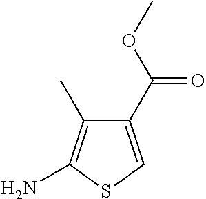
C1(C(OC)=O)=CSC(N)=C1C
